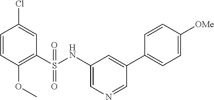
C1=CC(OC)=C(S(NC2=CN=CC(C3=CC=C([OMe])C=C3)=C2)(=O)=O)C=C1Cl
